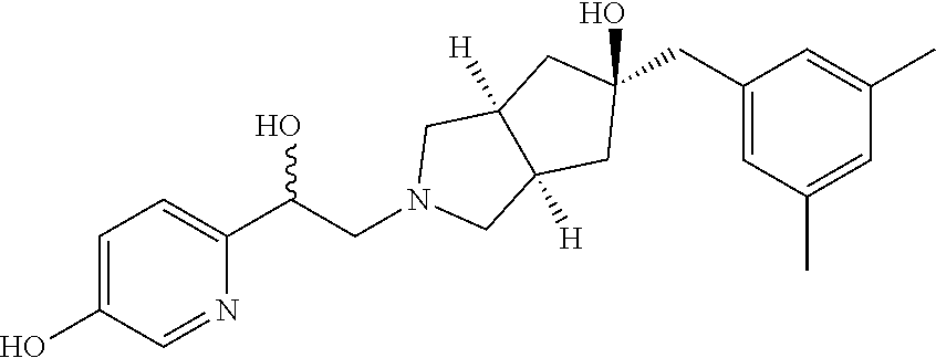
N1(CC(O)C2=CC=C(O)C=N2)CC2([H])C([H])(C1)CC(CC1=CC(C)=CC(C)=C1)(O)C2
